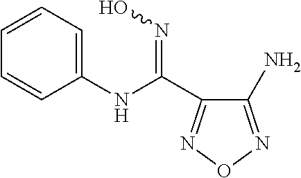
C1(N)=NON=C1C(NC1=CC=CC=C1)=NO
